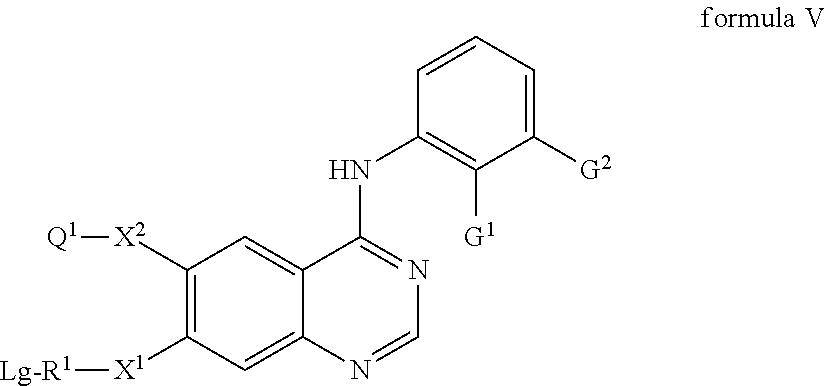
C12=CC([X2][Q1])=C([X1][Lg-R1])C=C1N=CN=C2NC1=C([G1])C([G2])=CC=C1
